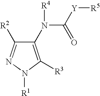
C1(N(C([Y][R5])=O)[R4])=C([R3])N([R1])N=C1[R2]
